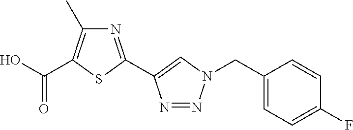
OC(=O)C1=C(C)N=C(C2=CN(CC3=CC=C(F)C=C3)N=N2)S1
